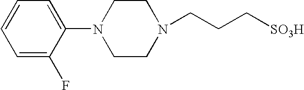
C1=CC=C(F)C(N2CCN(CCC[SO3H])CC2)=C1
